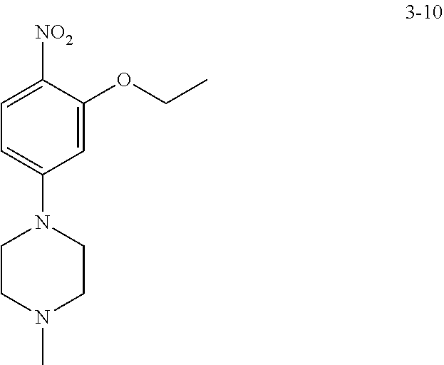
[NO2]C1=CC=C(N2CCN(C)CC2)C=C1OCC
